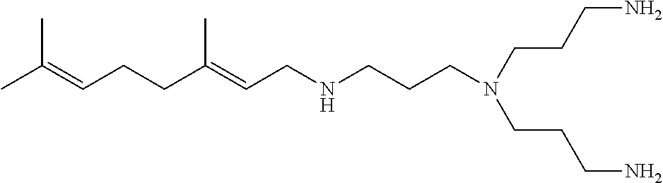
CC(=CCCC(=CCNCCCN(CCCN)CCCN)C)C
